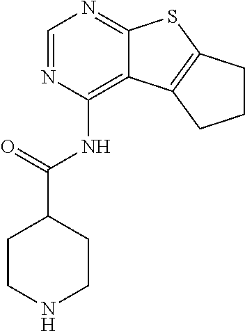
C1=NC(NC(C2CCNCC2)=O)=C2C(=N1)SC1=C2CCC1
